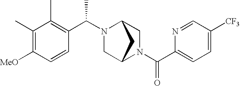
C1=C([CF3])C=NC(C(N2CC3N(C(C4=C(C)C(C)=C([MeO])C=C4)C)CC2C3)=O)=C1
